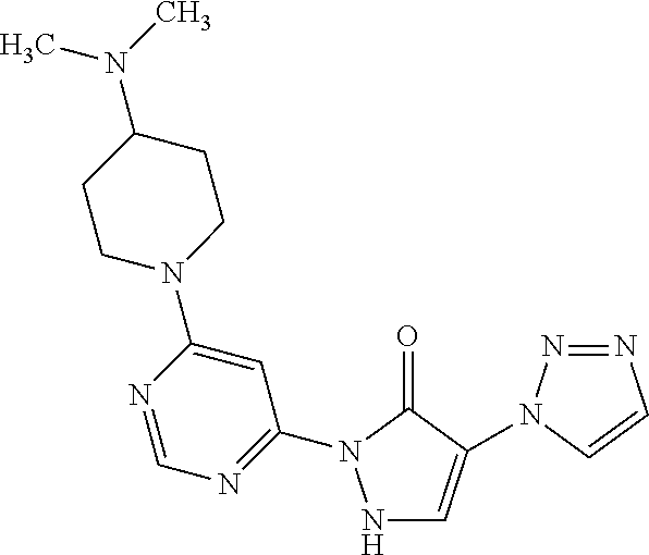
N1C=C(N2N=NC=C2)C(=O)N1C1=NC=NC(N2CCC(N(C)C)CC2)=C1
